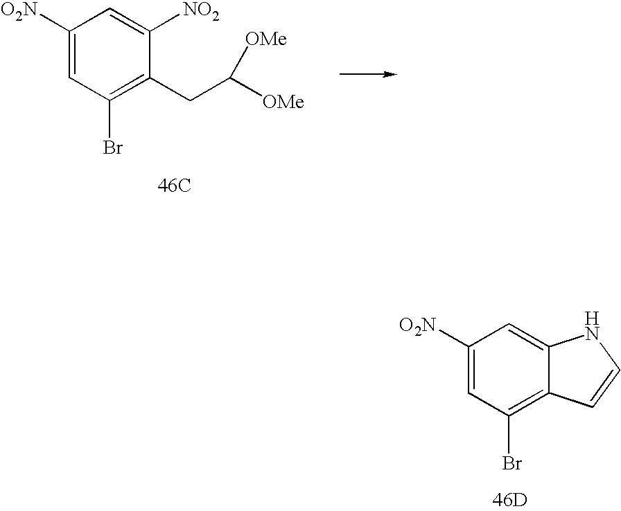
C1([O2N])=CC(Br)=C2C(=C1)NC=C2.[46D].C1([O2N])=CC(Br)=C(CC([OMe])[OMe])C([NO2])=C1.[46C]
